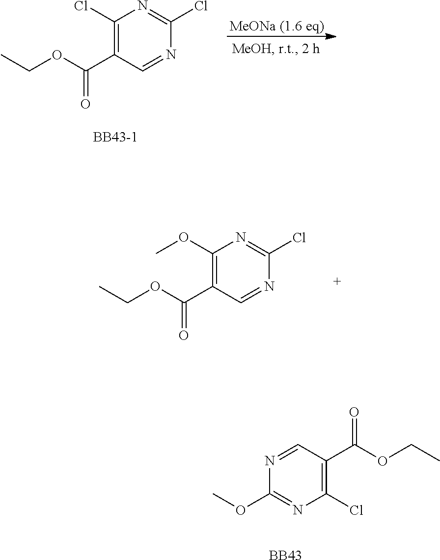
CCOC(C1=C(Cl)N=C(Cl)N=C1)=O.[BB43-1].CCOC(C1=C(OC)N=C(Cl)N=C1)=O.COC1=NC(Cl)=C(C(OCC)=O)C=N1.[BB43]
